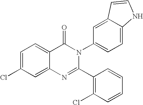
C1=C(Cl)C=C2C(=C1)C(=O)N(C1=CC=C3C(=C1)C=CN3)C(C1=C(Cl)C=CC=C1)=N2
